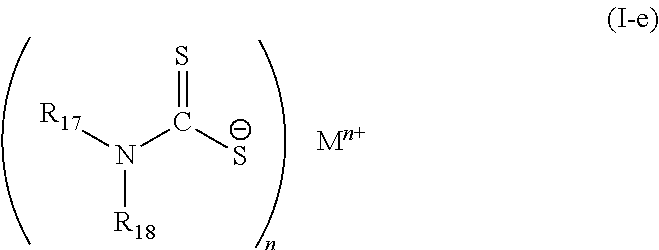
[R17]N(C([S-])=S)[R18].[Mn+]
